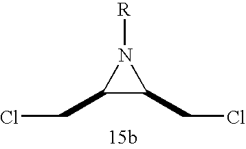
C1(CCl)C(CCl)N1[R]
